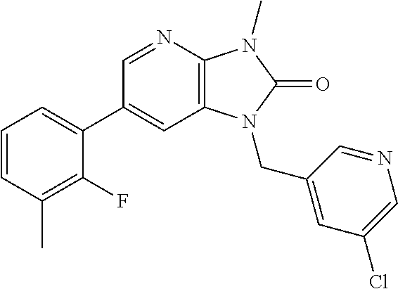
C1(C2=CC=CC(C)=C2F)=CC2=C(N=C1)N(C)C(=O)N2CC1=CC(Cl)=CN=C1
